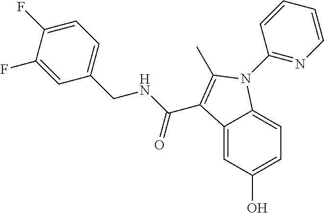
C12=CC(O)=CC=C1N(C1=NC=CC=C1)C(C)=C2C(NCC1=CC=C(F)C(F)=C1)=O
